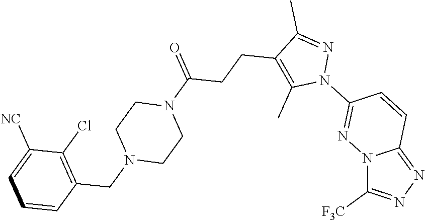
N12C([F3C])=NN=C1C=CC(N1N=C(C)C(CCC(N3CCN(CC4=C(Cl)C([NC])=CC=C4)CC3)=O)=C1C)=N2
